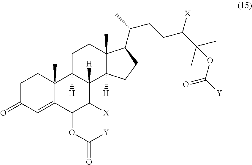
C1C(=O)C=C2C(C)(C1)C1([H])C([H])(C([X])C2OC(=O)[Y])C2([H])C(C)(CC1)C(C(C)CCC(C(C)(C)OC([Y])=O)[X])CC2
